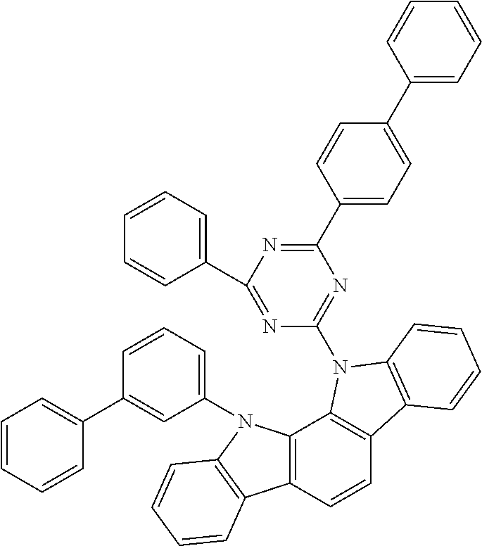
C1=CC=CC(C2=CC(N3C4=C(C=CC5=C4N(C4=NC(C6=CC=C(C7=CC=CC=C7)C=C6)=NC(C6=CC=CC=C6)=N4)C4=C5C=CC=C4)C4=C3C=CC=C4)=CC=C2)=C1
